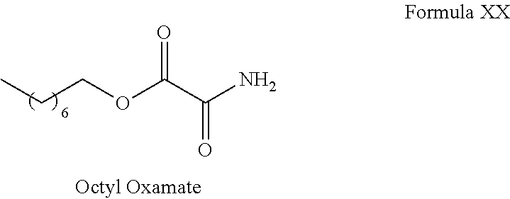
CCCOC(C(N)=O)=O
